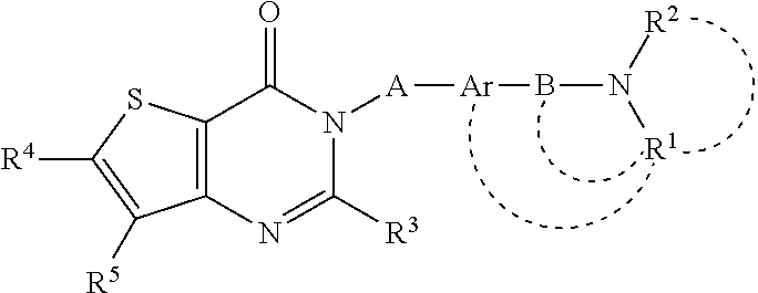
C12=C(SC([R4])=C1[R5])C(=O)N([A][Ar]BN([R2])[R1])C([R3])=N2
